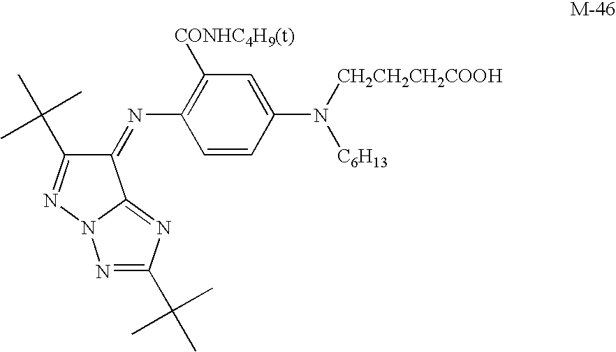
C1(=NC2=C([CONHC4H9(t)])C=C(N([C6H13])[CH2CH2CH2COOH])C=C2)C(C(C)(C)C)=NN2C1=NC(C(C)(C)C)=N2
